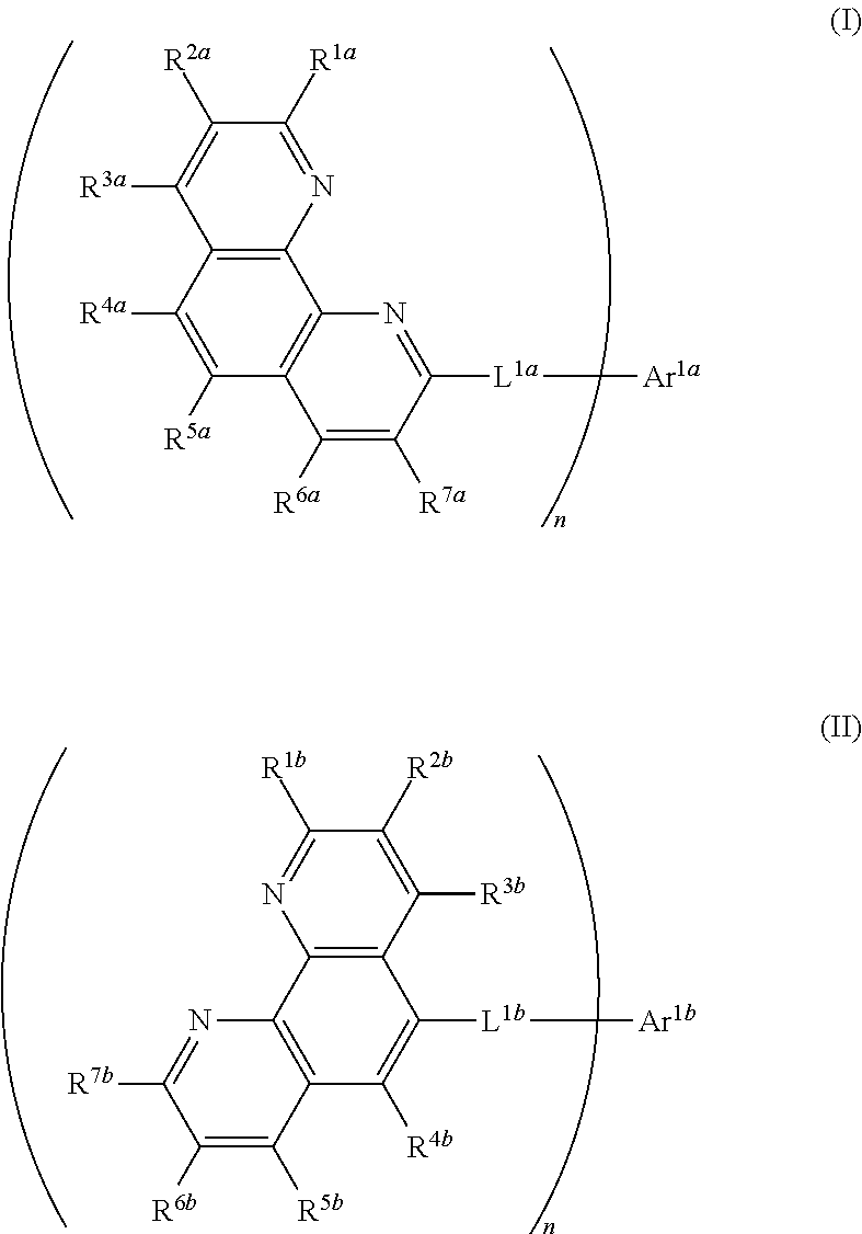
C1([R4a])=C([R5a])C2=C(C3=C1C([R3a])=C([R2a])C([R1a])=N3)N=C([L1a][Ar1a])C([R7a])=C2[R6a].C12=C(C([R4b])=C([L1b][Ar1b])C3=C1N=C([R1b])C([R2b])=C3[R3b])C([R5b])=C([R6b])C([R7b])=N2
